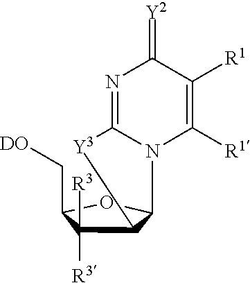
C12C([R3])([R3])C(C[OD])OC1N1C([R1])=C([R1])C(=[Y2])N=C1[Y3]2
